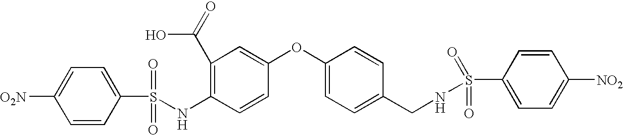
C1(NS(C2=CC=C([O2N])C=C2)(=O)=O)=C(C(=O)O)C=C(OC2=CC=C(CNS(=O)(C3=CC=C([NO2])C=C3)=O)C=C2)C=C1
